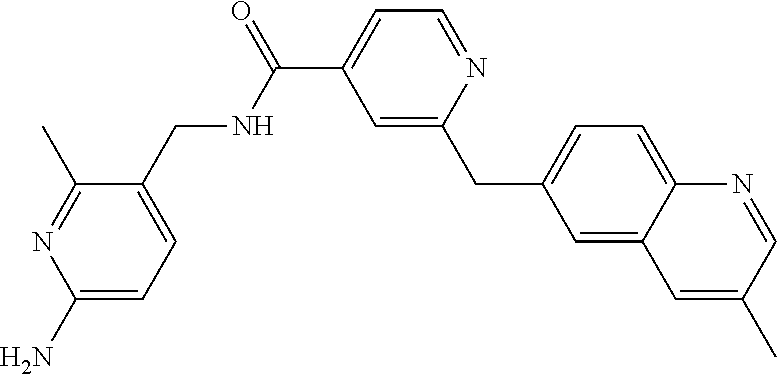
C1(C)=NC(N)=CC=C1CNC(C1=CC=NC(CC2=CC=C3C(=C2)C=C(C)C=N3)=C1)=O
